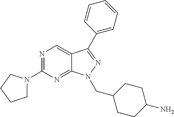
N1=C(N2CCCC2)N=C2C(=C1)C(C1=CC=CC=C1)=NN2CC1CCC(N)CC1
